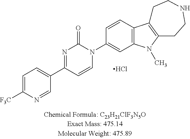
C1=CC2=C(C=C1N1C(=O)N=C(C3=CC=C([F3C])N=C3)C=C1)N(C)C1=C2CCNCC1.Cl
